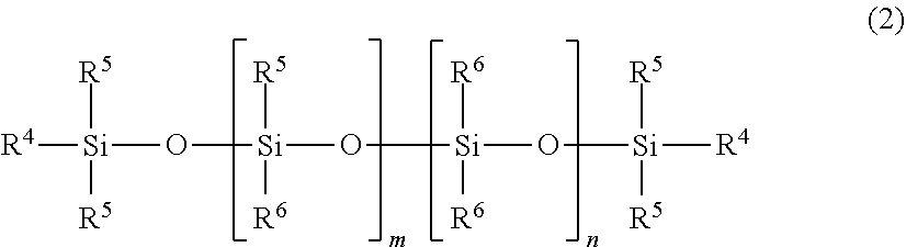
[R4][Si]([R5])([R5])O[Si]([R5])([R6])O[Si]([R6])([R6])O[Si]([R4])([R5])[R5]
